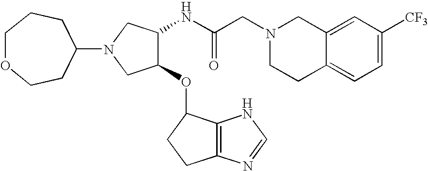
C12=CC([CF3])=CC=C1CCN(CC(NC1C(OC3C4=C(CC3)N=CN4)CN(C3CCOCCC3)C1)=O)C2
